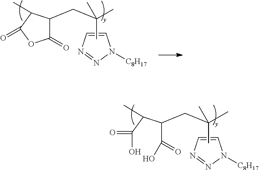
C(C(C)(C)C)C1C(=O)OC(=O)C1C.C1=CN=NN1[C8H17].C(C(C)(C)C)C(C(C(=O)O)C)C(O)=O.C1=CN=NN1[C8H17]
